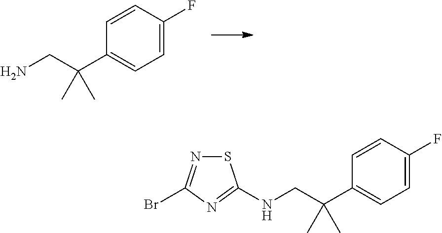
C1=C(F)C=CC(C(CN)(C)C)=C1.C1=C(F)C=CC(C(CNC2=NC(Br)=NS2)(C)C)=C1
